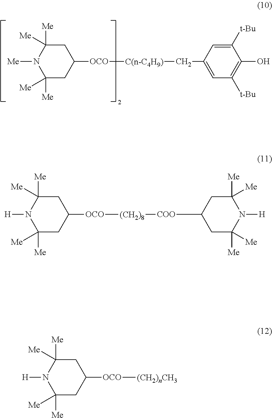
C1C([Me])([Me])N([Me])C([Me])([Me])CC1[OCO][C(n-C4H9)]CC1=CC([t-Bu])=C(O)C([t-Bu])=C1.C1C([Me])([Me])N([H])C([Me])([Me])CC1[OCO][(CH2)nCH3].C1C([Me])([Me])N([H])C([Me])([Me])CC1[OCO][(CH2)8][COO]C1CC([Me])([Me])N([H])C([Me])([Me])C1
